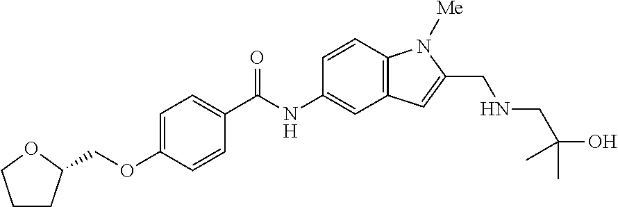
C1=C(OCC2CCCO2)C=CC(C(NC2=CC3=C(C=C2)N([Me])C(CNCC(O)(C)C)=C3)=O)=C1
